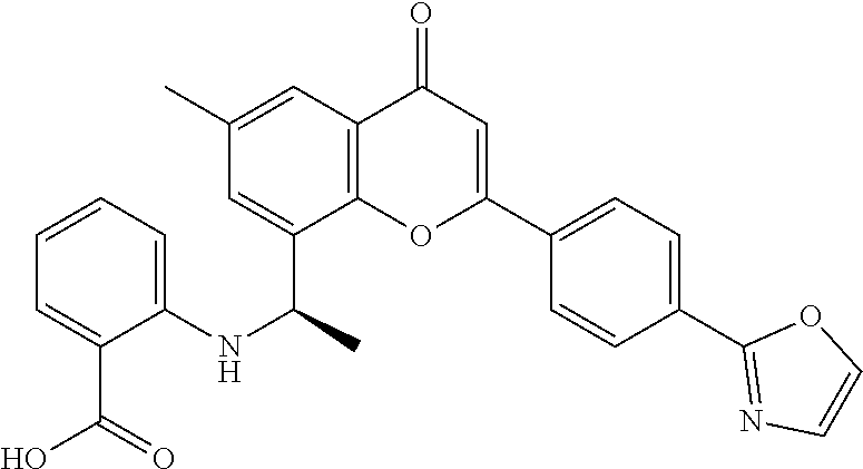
C1=CN=C(C2=CC=C(C3=CC(=O)C4=C(O3)C(C(C)NC3=CC=CC=C3C(O)=O)=CC(C)=C4)C=C2)O1
